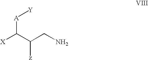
[X]C(C([z])CN)[A][Y]
